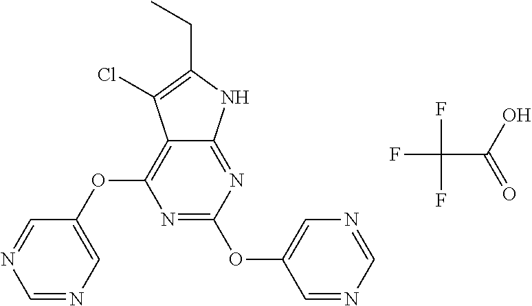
N1=C(OC2=CN=CN=C2)N=C2C(=C1OC1=CN=CN=C1)C(Cl)=C(CC)N2.FC(C(O)=O)(F)F
